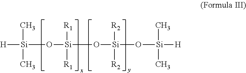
[H][Si](O[Si](O[Si](O[Si](C)(C)[H])([R2])[R2])([R1])[R1])(C)C
